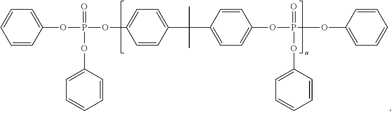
C1=CC=CC(OP(OC2=CC=C(C(C3=CC=C(OP(OC4=CC=CC=C4)(=O)OC4=CC=CC=C4)C=C3)(C)C)C=C2)(=O)OC2=CC=CC=C2)=C1
